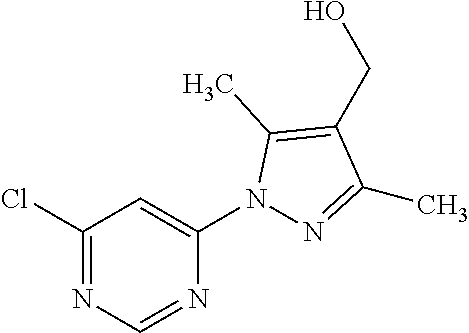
C1(Cl)=NC=NC(N2N=C(C)C(CO)=C2C)=C1
